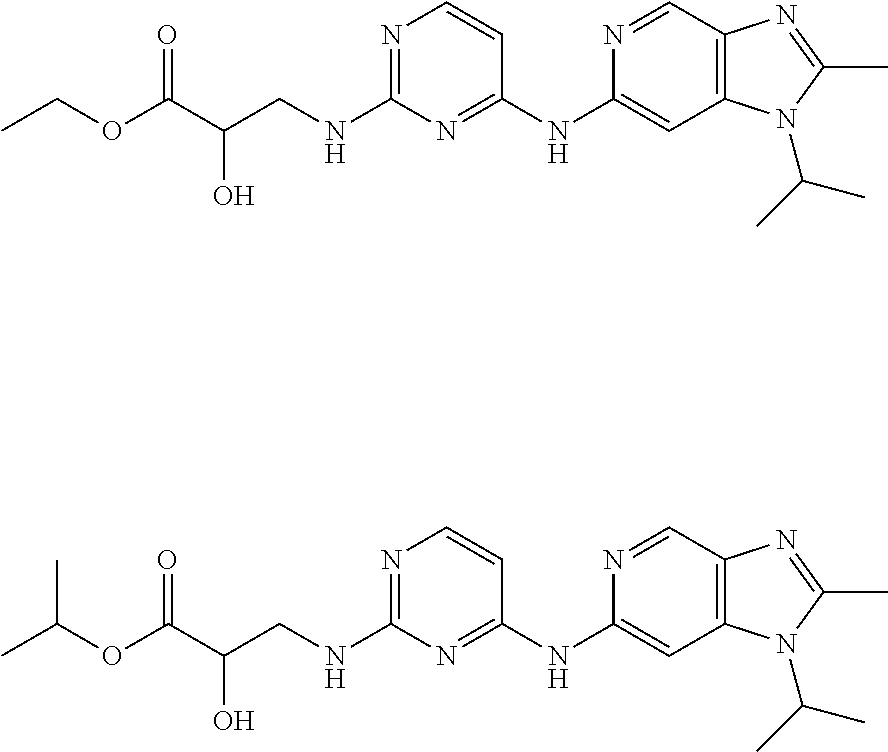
C1(NC2=CC3=C(C=N2)N=C(C)N3C(C)C)=NC(NCC(C(OCC)=O)O)=NC=C1.C1(NC2=CC3=C(C=N2)N=C(C)N3C(C)C)=NC(NCC(C(OC(C)C)=O)O)=NC=C1
